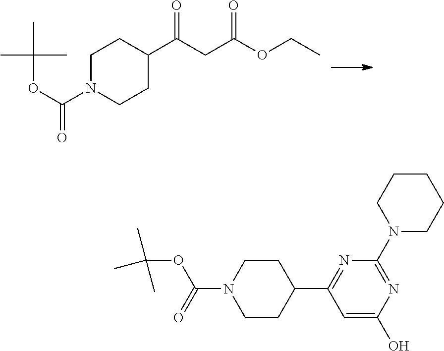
C1N(C(OC(C)(C)C)=O)CCC(C(CC(OCC)=O)=O)C1.N1(C2=NC(O)=CC(C3CCN(C(OC(C)(C)C)=O)CC3)=N2)CCCCC1
